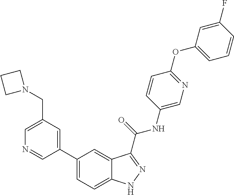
C1(CN2CCC2)=CN=CC(C2=CC=C3C(=C2)C(C(NC2=CN=C(OC4=CC=CC(F)=C4)C=C2)=O)=NN3)=C1
